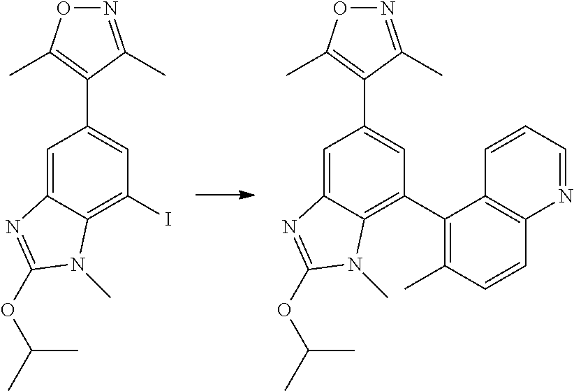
C1=C2C(=C(I)C=C1C1=C(C)ON=C1C)N(C)C(OC(C)C)=N2.C1=C2C(=C(C3=C(C)C=CC4=C3C=CC=N4)C=C1C1=C(C)ON=C1C)N(C)C(OC(C)C)=N2
